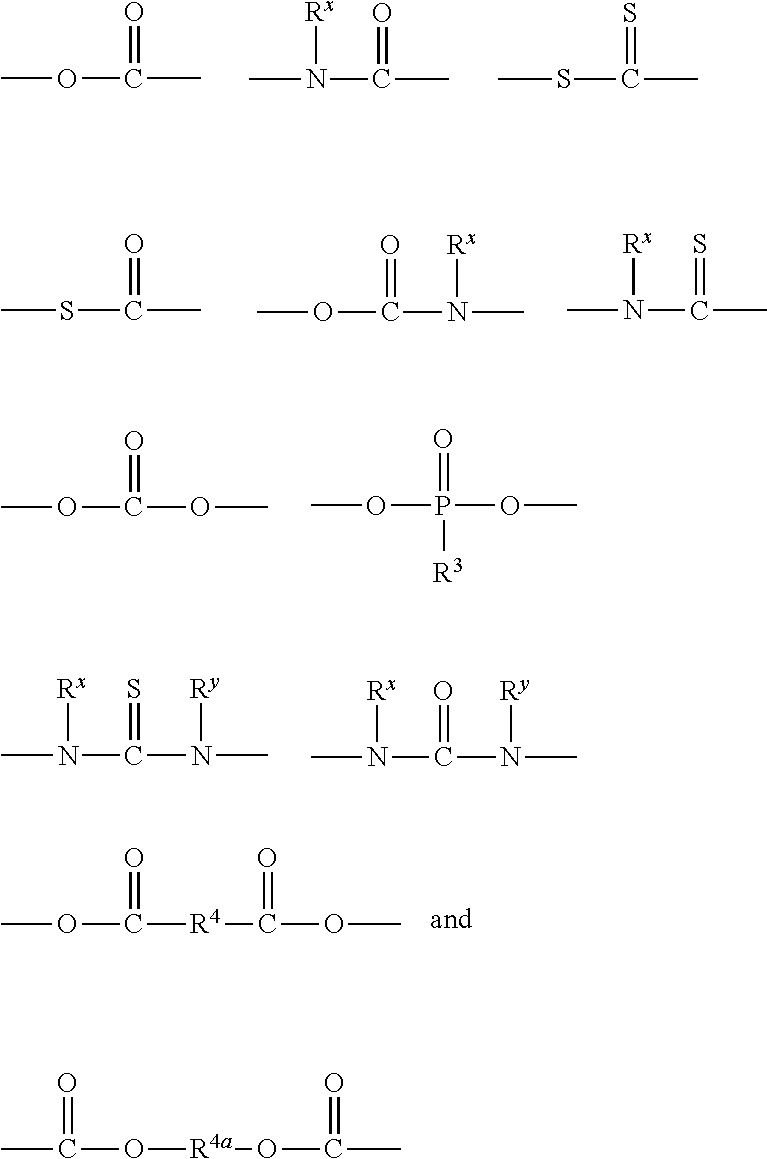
COC(C)=O.CN(C(C)=O)[Rx].CSC(C)=S.CSC(C)=O.COC(N(C)[Rx])=O.CN(C(C)=S)[Rx].COC(OC)=O.COP(OC)(=O)[R3].CN(C(N(C)[Ry])=S)[Rx].CN(C(N(C)[Ry])=O)[Rx].COC([R4]C(OC)=O)=O.CC(O[R4a]OC(C)=O)=O
